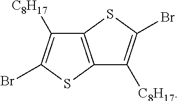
C12=C(SC(Br)=C1[C8H17])C([C8H17])=C(Br)S2
